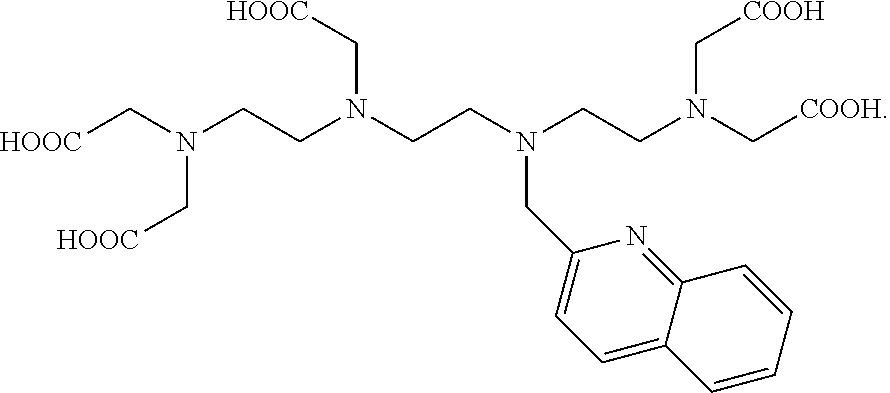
[HOOC]CN(CCN(CCN(CCN(C[COOH])C[COOH])CC1=CC=C2C(=N1)C=CC=C2)C[HOOC])C[HOOC]
